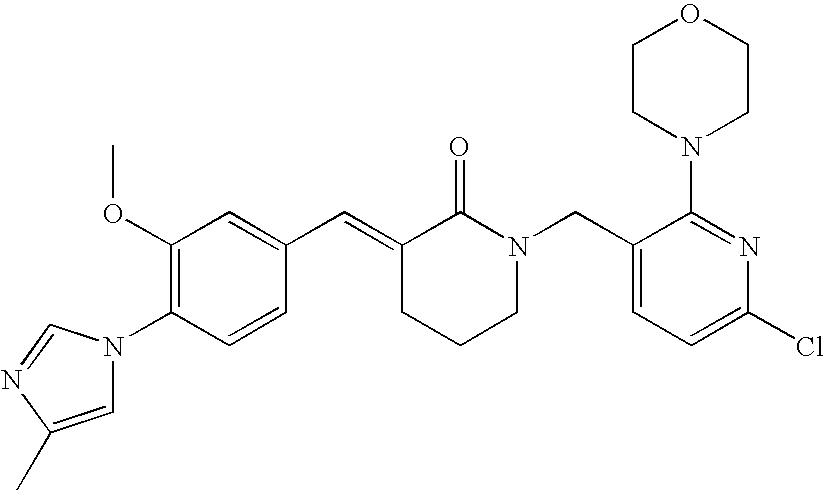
C1=CC(N2C=C(C)N=C2)=C(OC)C=C1C=C1CCCN(CC2=CC=C(Cl)N=C2N2CCOCC2)C1=O
